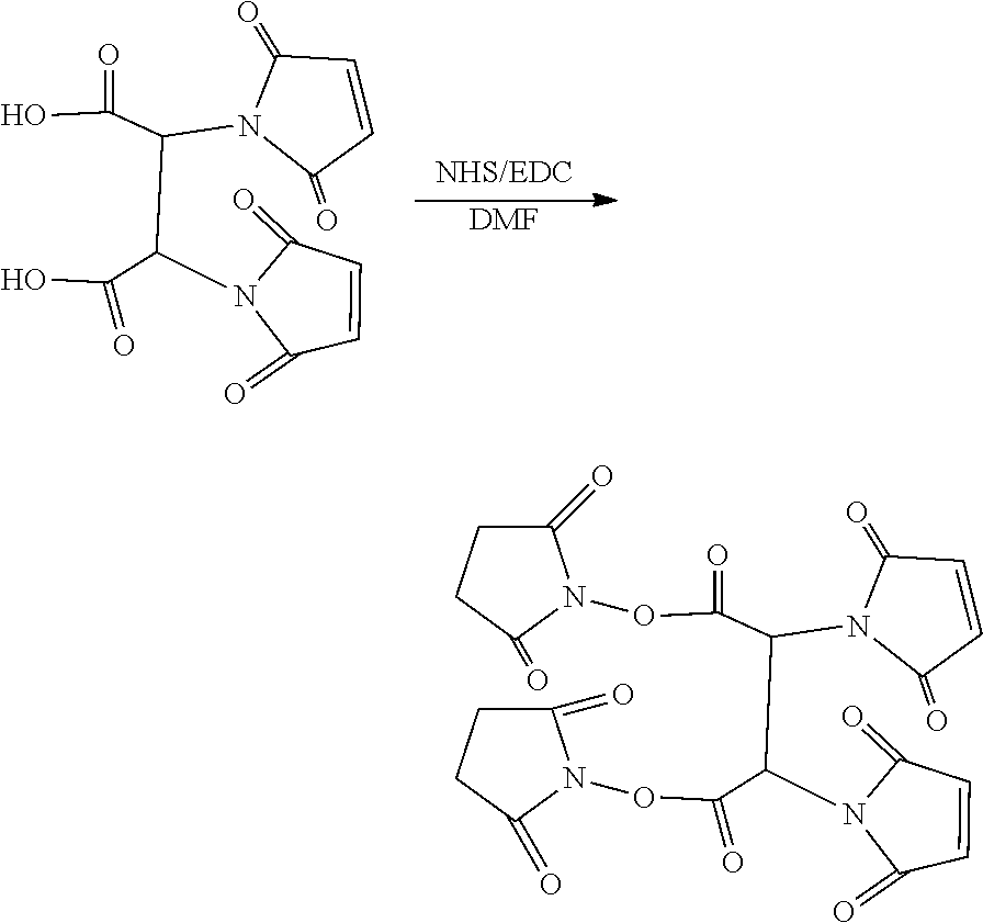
[DMF].C1(=O)C=CC(=O)N1C(C(N1C(=O)C=CC1=O)C(O)=O)C(O)=O.C1(=O)C=CC(=O)N1C(C(N1C(=O)C=CC1=O)C(ON1C(=O)CCC1=O)=O)C(ON1C(=O)CCC1=O)=O
